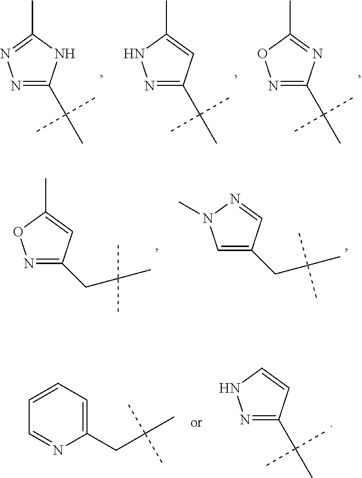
N1=C(C(C)(C)C)N=C(C)O1.N1=C(C(C)(C)C)C=C(C)N1.N1=C(C(C)(C)C)NC(C)=N1.N1=C(CC(C)(C)C)C=C(C)O1.C1=C(CC(C)(C)C)C=NN1C.N1=C(C(C)(C)C)C=CN1.C1=NC(CC(C)(C)C)=CC=C1
